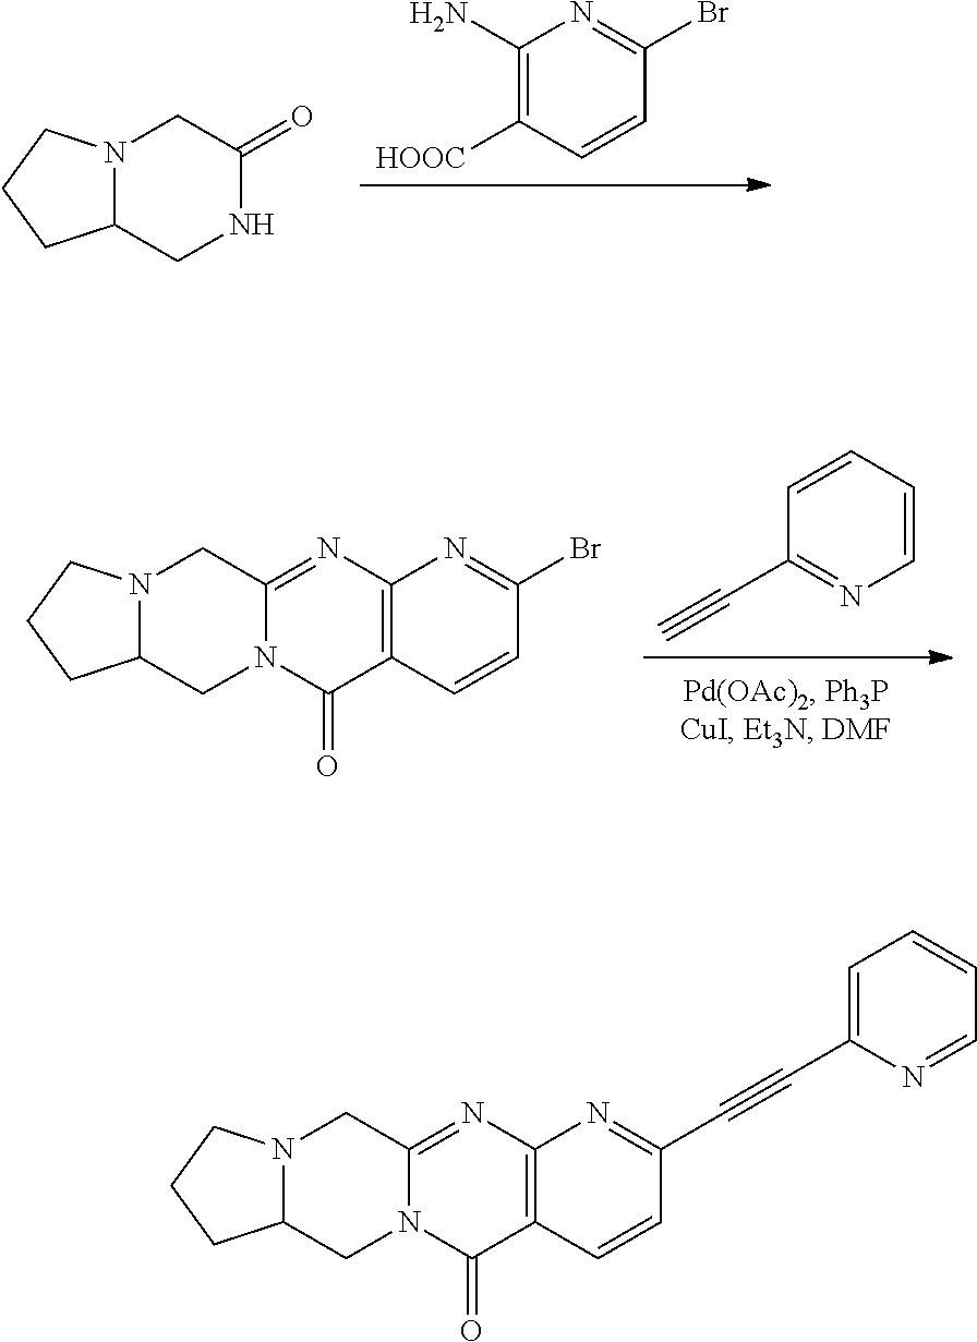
C1([HOOC])=C(N)N=C(Br)C=C1.C12CNC(=O)CN1CCC2.C1(C#C)=NC=CC=C1.C12=C(N=C3N(C1=O)CC1N(C3)CCC1)N=C(Br)C=C2.C12=C(N=C3N(C1=O)CC1N(C3)CCC1)N=C(C#CC1=CC=CC=N1)C=C2
